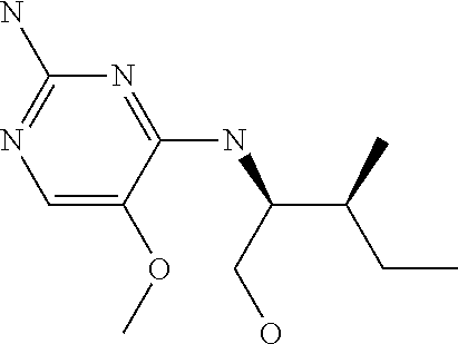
C1=C(OC)C(NC(C(CC)C)CO)=NC(N)=N1
